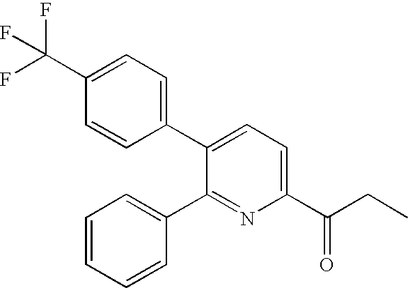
C1(C(F)(F)F)=CC=C(C2=CC=C(C(CC)=O)N=C2C2=CC=CC=C2)C=C1
